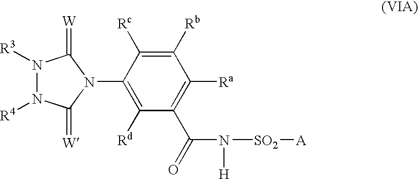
N1([R3])N([R4])C(=[W])N(C2=C([Rd])C(C(=O)N([H])[SO2][A])=C([Ra])C([Rb])=C2[Rc])C1=[W]
